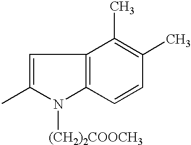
C1=C(C)N([(CH2)2COOCH3])C2=C1C(C)=C(C)C=C2
